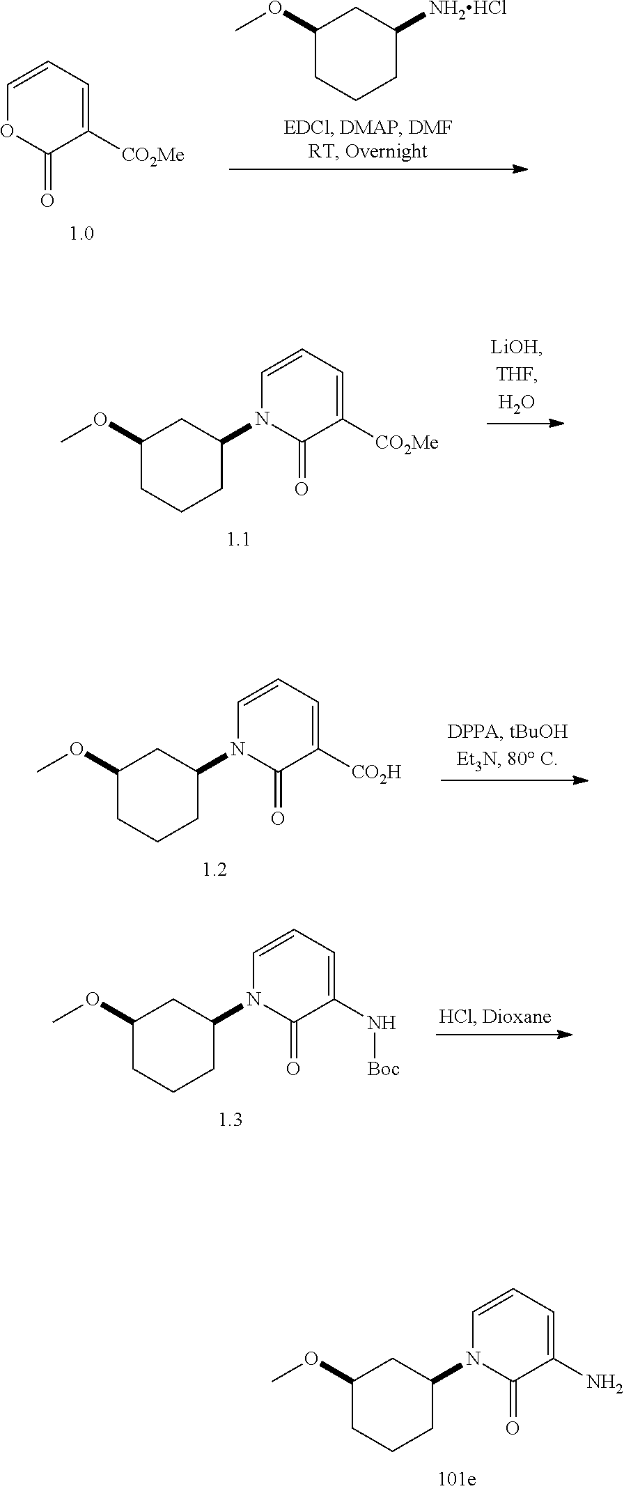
C1=CC=C([CO2Me])C(=O)O1.C1(OC)CCCC([NH2HCl])C1.C1=CC=C([CO2Me])C(=O)N1C1CCCC(OC)C1.C1=CC=C(N)C(=O)N1C1CCCC(OC)C1.C1=CC=C([CO2H])C(=O)N1C1CCCC(OC)C1.C1=CC=C(N[Boc])C(=O)N1C1CCCC(OC)C1
